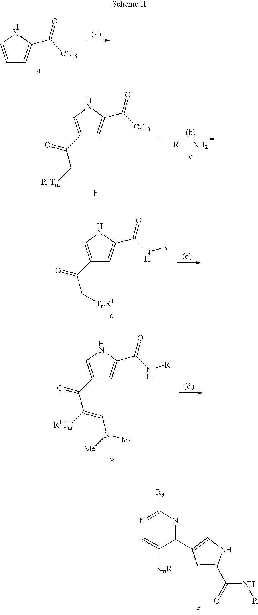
C1=CNC(C([CCl3])=O)=C1.C1(C(C[TmR1])=O)=CNC(C(N[R])=O)=C1.C1(C(C(=CN([Me])[Me])[R1Tm])=O)=CNC(C(N[R])=O)=C1.N1=C([R3])N=C(C2=CNC(C(N[R])=O)=C2)C([RmR1])=C1.C1(C(C[R1Tm])=O)=CNC(C([CCl3])=O)=C1.[R]N
